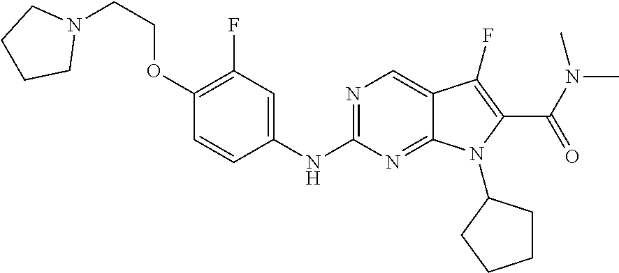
N1=C(NC2=CC(F)=C(OCCN3CCCC3)C=C2)N=C2C(=C1)C(F)=C(C(N(C)C)=O)N2C1CCCC1
